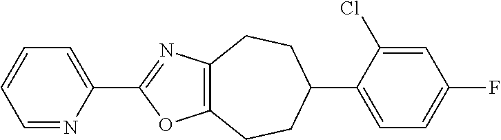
C1=NC(C2=NC3=C(O2)CCC(C2=CC=C(F)C=C2Cl)CC3)=CC=C1
